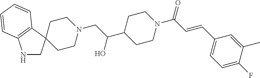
C1CN(CC(C2CCN(C(C=CC3=CC=C(F)C(C)=C3)=O)CC2)O)CCC12CNC1=C2C=CC=C1
